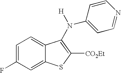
C1(F)=CC=C2C(=C1)SC([CO2Et])=C2N([H])C1=CC=NC=C1
